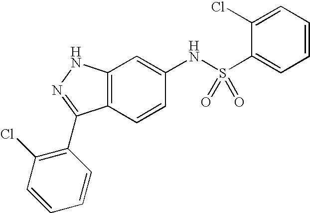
C12=C(C=CC(NS(C3=CC=CC=C3Cl)(=O)=O)=C1)C(C1=C(Cl)C=CC=C1)=NN2
